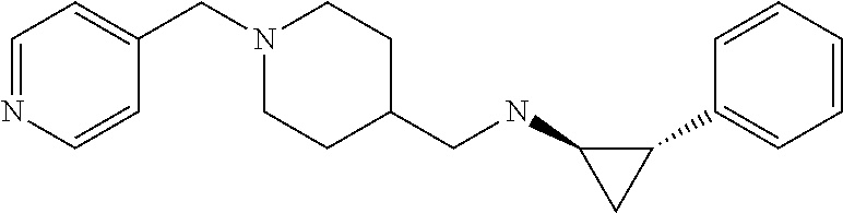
C1=CC=CC(C2C(NCC3CCN(CC4=CC=NC=C4)CC3)C2)=C1
